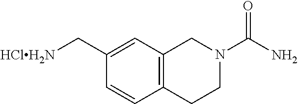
C1=CC(C[HClH2N])=CC2=C1CCN(C(N)=O)C2
